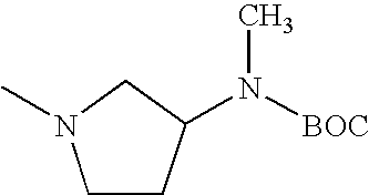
C1N(C)CCC1N([BOC])C
